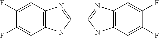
C1=C(F)C(F)=CC2=C1N=C(C1=NC3=C(N1)C=C(F)C(F)=C3)N2
